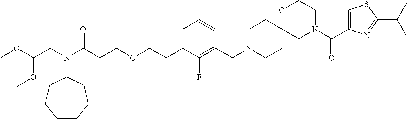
C1(CN2CCC3(CC2)CN(C(C2=CSC(C(C)C)=N2)=O)CCO3)=C(F)C(CCOCCC(N(CC(OC)OC)C2CCCCCC2)=O)=CC=C1
